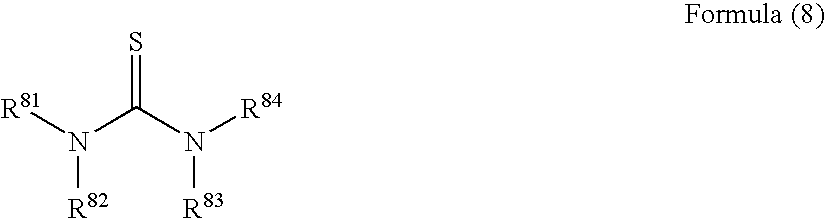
N(C(N([R84])[R83])=S)([R81])[R82]
